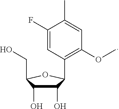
C1(O)C(O)C(CO)OC1C1=C(OC)C=C(C)C(F)=C1
